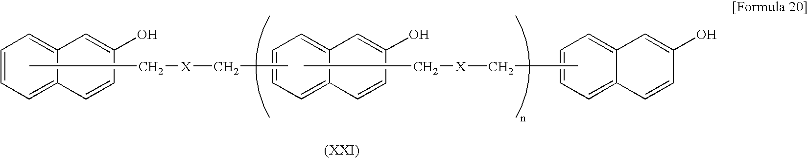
C1=CC=C2C(=C1)C=C(O)C=C2.CC[X]CC.C1=CC=C2C(=C1)C=C(O)C=C2.CC[X]CC.C1=CC=C2C(=C1)C=C(O)C=C2
